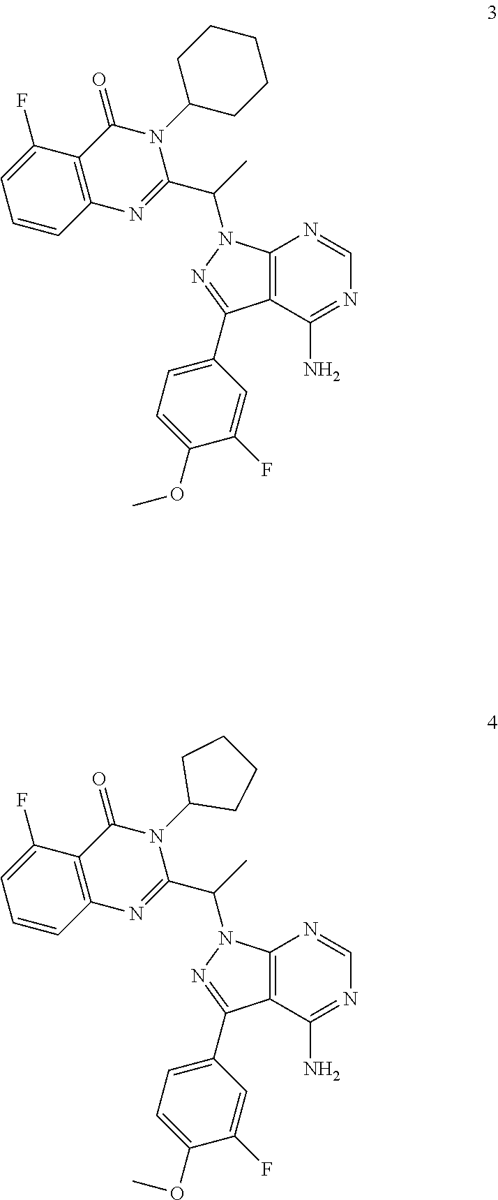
C12=C(C(N)=NC=N1)C(C1=CC=C(OC)C(F)=C1)=NN2C(C)C1=NC2=C(C(=O)N1C1CCCC1)C(F)=CC=C2.C12=C(C(N)=NC=N1)C(C1=CC=C(OC)C(F)=C1)=NN2C(C1=NC2=C(C(=O)N1C1CCCCC1)C(F)=CC=C2)C
